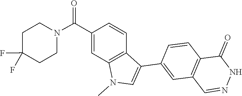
CN1C2=C(C=CC(C(N3CCC(F)(F)CC3)=O)=C2)C(C2=CC3=C(C=C2)C(=O)NN=C3)=C1
